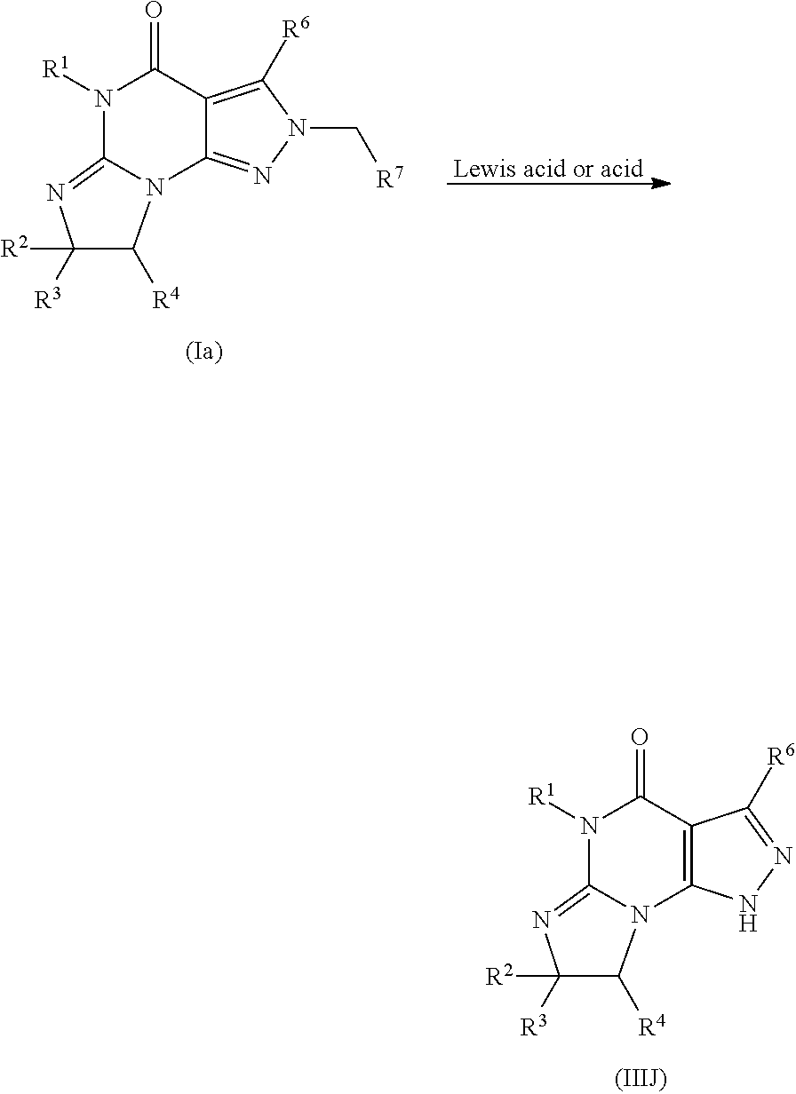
N1([R1])C(=O)C2=C(N3C([R4])C([R3])([R2])N=C13)NN=C2[R6].[Lewis acid or acid].N1([R1])C(=O)C2=C([R6])N(C[R7])N=C2N2C([R4])C([R3])([R2])N=C12
